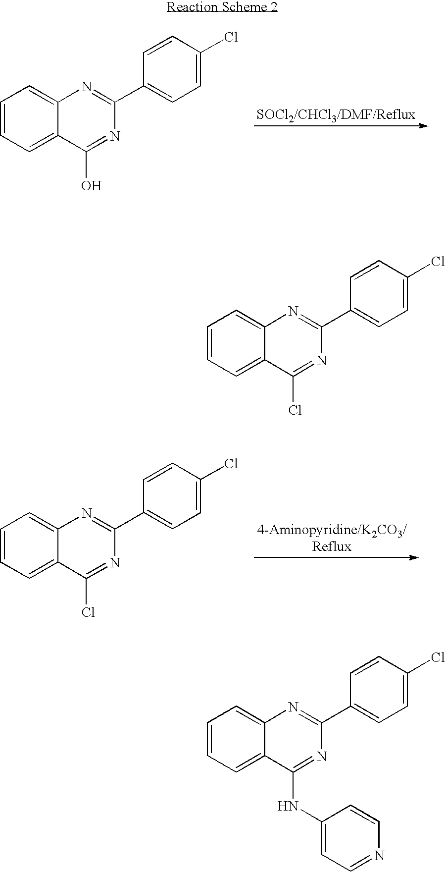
C1=CC=C2C(=C1)N=C(C1=CC=C(Cl)C=C1)N=C2O.C1=CC=C2C(=C1)N=C(C1=CC=C(Cl)C=C1)N=C2Cl.C1=CC=C2C(=C1)N=C(C1=CC=C(Cl)C=C1)N=C2Cl.C1=CC=C2C(=C1)N=C(C1=CC=C(Cl)C=C1)N=C2NC1=CC=NC=C1
